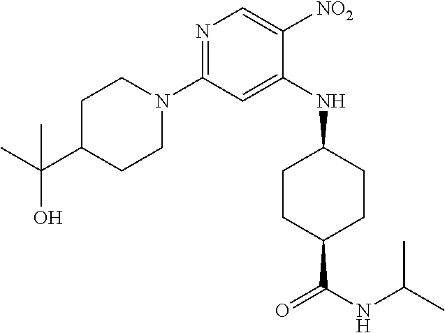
C1CN(C2=NC=C([NO2])C(NC3CCC(C(NC(C)C)=O)CC3)=C2)CCC1C(C)(O)C
